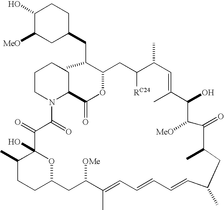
C1(O)C([MeO])CC(CC(C2OC(=O)C3CCCCN3C(=O)C(=O)C3(O)C(C)CCC(O3)CC([OMe])C(C)=CC=CC=CC(C)CC(C)C(=O)C([MeO])C(O)C(C)=CC(C)C([RC24])C2)C)CC1
